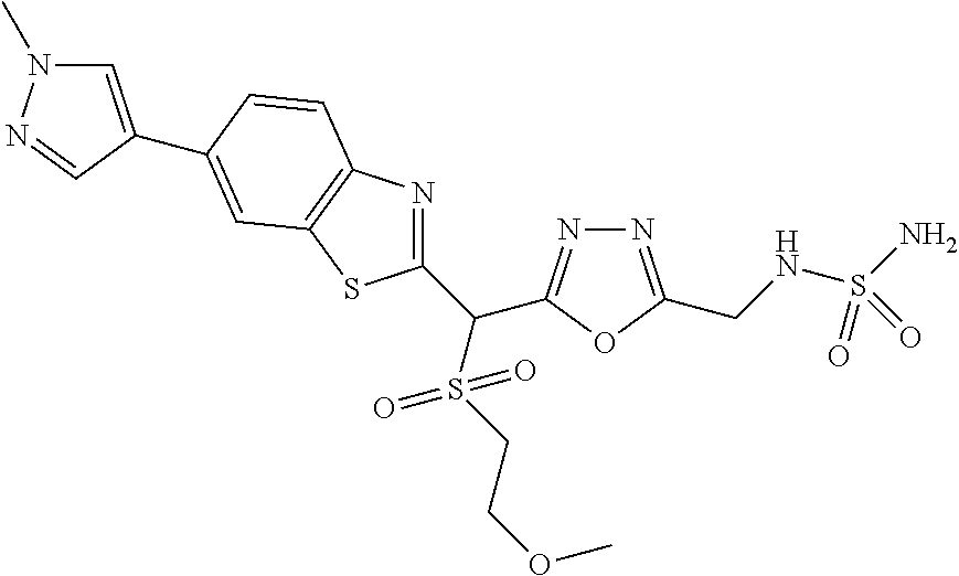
C1(C(S(CCOC)(=O)=O)C2=NN=C(CNS(N)(=O)=O)O2)=NC2=C(S1)C=C(C1=CN(C)N=C1)C=C2
